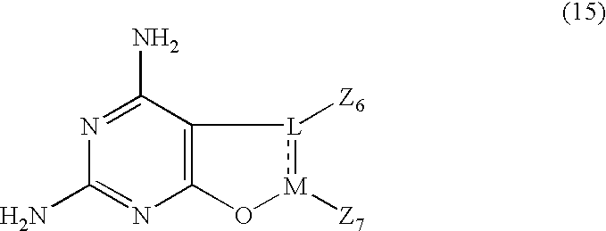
C12=C(C(N)=NC(N)=N1)[L]([Z6]):[M]([Z7])O2
